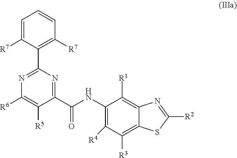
C1(C(NC2=C([R4])C([R3])=C3C(=C2[R1])N=C([R2])S3)=O)=NC(C2=C([R7])C=CC=C2[R7])=NC([R6])=C1[R5]
